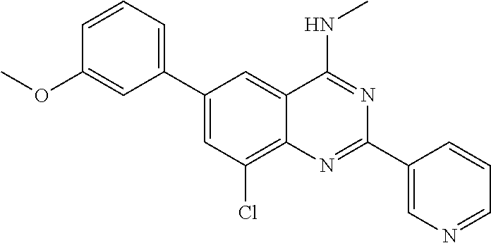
C1(C2=CC=CC(OC)=C2)=CC(Cl)=C2C(=C1)C(NC)=NC(C1=CN=CC=C1)=N2
